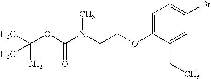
C1=C(OCCN(C(OC(C)(C)C)=O)C)C(CC)=CC(Br)=C1
